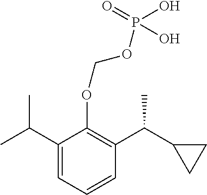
C1(C(C)C)=CC=CC(C(C2CC2)C)=C1OCOP(O)(=O)O
